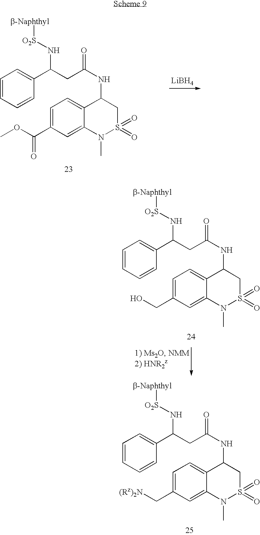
[LiBH4].C1=CC=CC(C(CC(NC2C3=CC=C(C(OC)=O)C=C3N(C)S(=O)(=O)C2)=O)N[O2S][b-Naphthyl])=C1.C1=CC=CC(C(CC(NC2C3=CC=C(CO)C=C3N(C)S(=O)(=O)C2)=O)N[O2S][b-Naphthyl])=C1.C1=CC=CC(C(CC(NC2C3=CC=C(C[(Rz)2N])C=C3N(C)S(=O)(=O)C2)=O)N[O2S][b-Naphthyl])=C1
